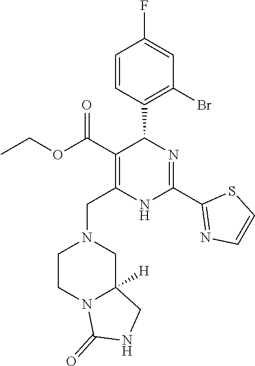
C1=CC(C2C(C(OCC)=O)=C(CN3CCN4C([H])(C3)CNC4=O)NC(C3=NC=CS3)=N2)=C(Br)C=C1F
